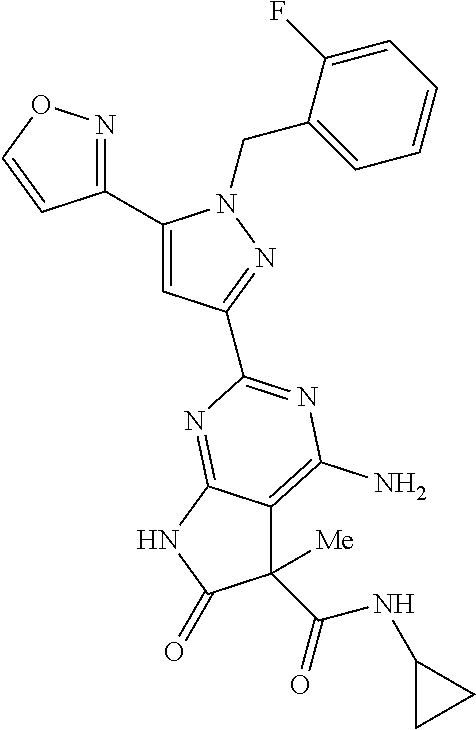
C1(C2=NOC=C2)=CC(C2=NC(N)=C3C([Me])(C(=O)NC4CC4)C(=O)NC3=N2)=NN1CC1=CC=CC=C1F
